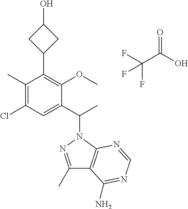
C1(C)=C(Cl)C=C(C(C)N2N=C(C)C3=C2N=CN=C3N)C(OC)=C1C1CC(O)C1.C(C(O)=O)(F)(F)F
